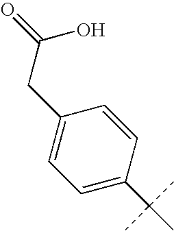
C1=C(C(C)(C)C)C=CC(CC(=O)O)=C1
